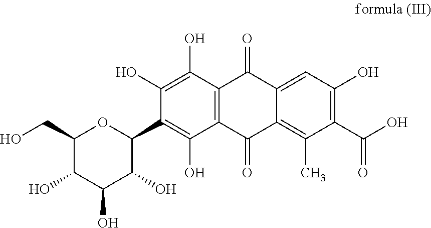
C1(O)=C(O)C2=C(C(O)=C1C1OC(CO)C(O)C(O)C1O)C(=O)C1=C(C)C(C(O)=O)=C(O)C=C1C2=O
